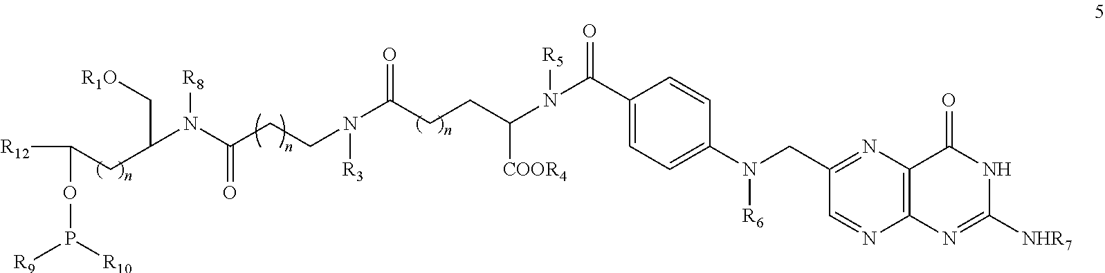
N([R3])(C(CCC(N([R5])C(C1=CC=C(N(CC2=NC3=C(N=C2)N=C([NHR7])NC3=O)[R6])C=C1)=O)[COOR4])=O)CCC(N(C(C[R1O])CC([R12])OP([R9])[R10])[R8])=O
